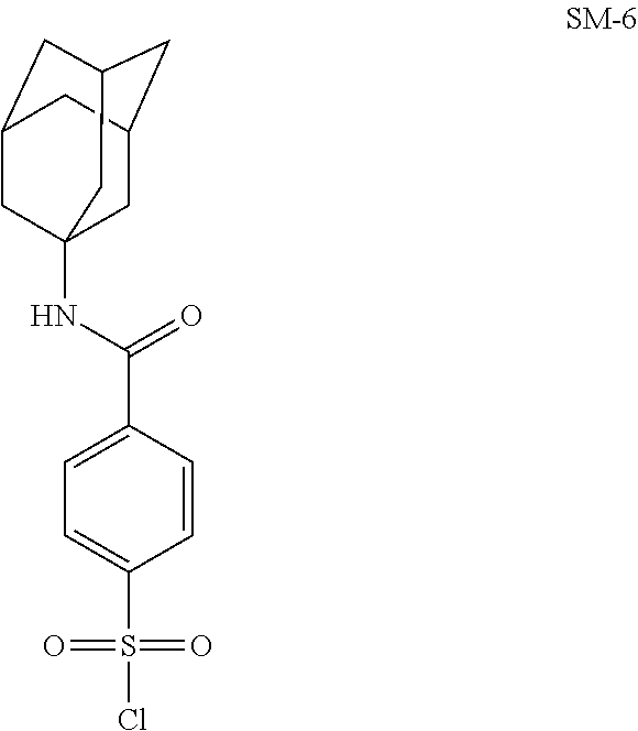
N(C(C1=CC=C(S(=O)(=O)Cl)C=C1)=O)C12CC3CC(CC(C1)C3)C2
